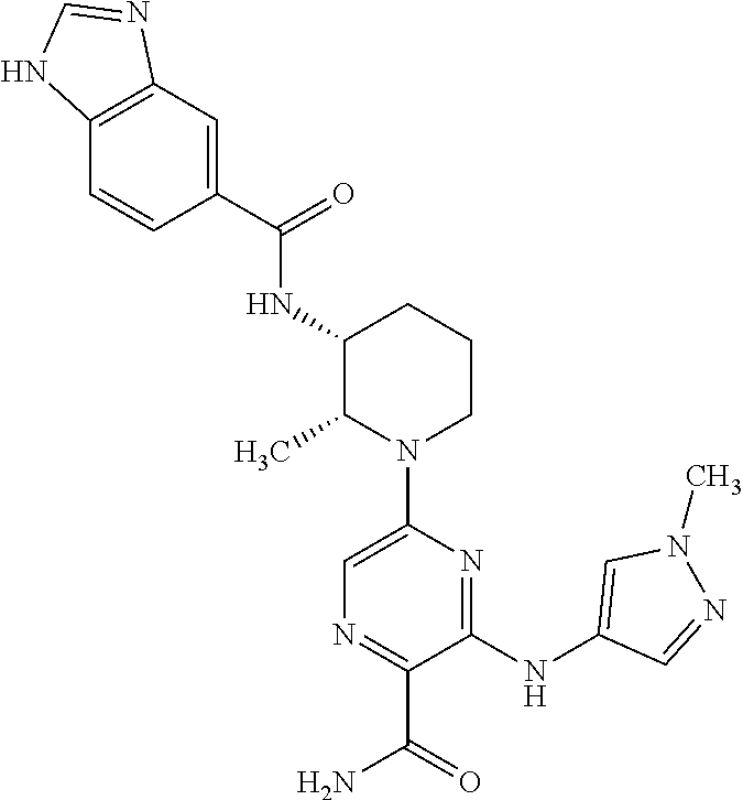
C1(C(=O)NC2C(C)N(C3=CN=C(C(=O)N)C(NC4=CN(C)N=C4)=N3)CCC2)=CC2=C(C=C1)NC=N2
